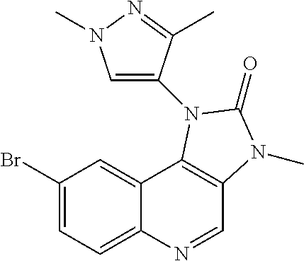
C1(Br)=CC=C2C(=C1)C1=C(C=N2)N(C)C(=O)N1C1=CN(C)N=C1C
